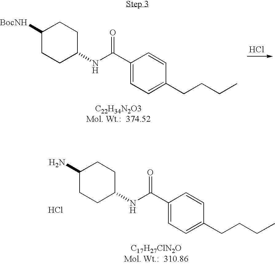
Cl.C1([BocNH])CCC(NC(=O)C2=CC=C(CCCC)C=C2)CC1.C1(N)CCC(NC(=O)C2=CC=C(CCCC)C=C2)CC1.Cl
